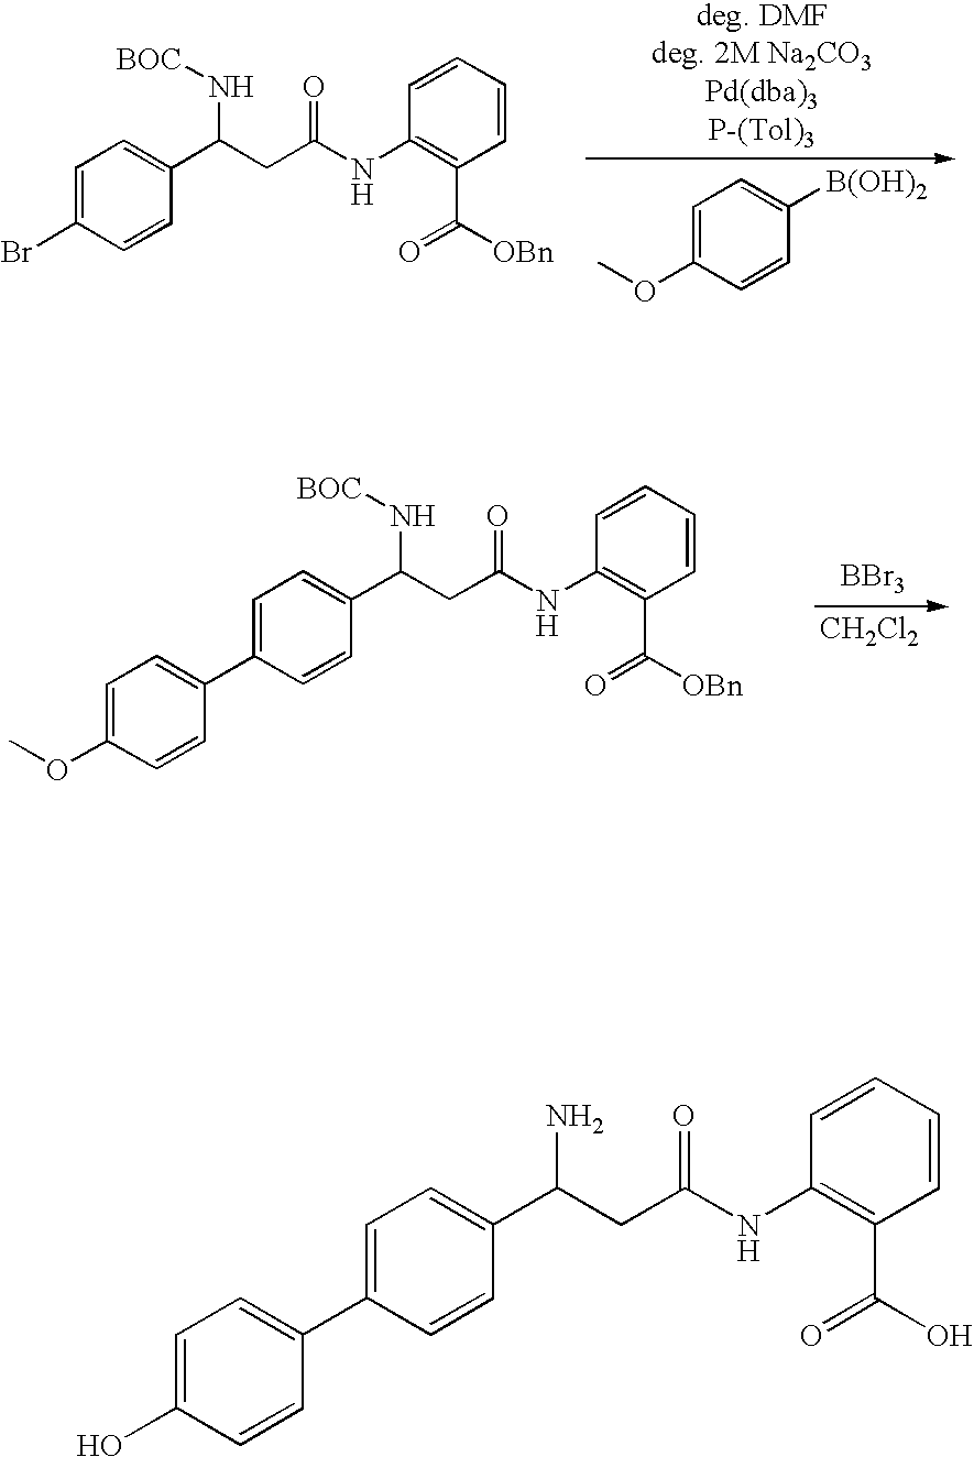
C1=C(C2=CC=C(O)C=C2)C=CC(C(CC(NC2=C(C(=O)O)C=CC=C2)=O)N)=C1.C1=C(C2=CC=C(OC)C=C2)C=CC(C(CC(NC2=C(C(=O)[OBn])C=CC=C2)=O)N[BOC])=C1.[BBr3].[CH2Cl2].C1=C(Br)C=CC(C(CC(NC2=C(C(=O)[OBn])C=CC=C2)=O)N[BOC])=C1.[deg. DMFdeg. 2M Na2CO3Pd(dba)3P-(Tol)3].C1=C(OC)C=CC([B(OH)2])=C1
